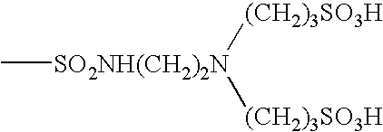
C[SO2NH(CH2)2N]([(CH2)3SO3H])[(CH2)3SO3H]
